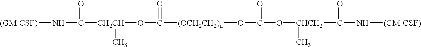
[CHCH2](C(=O)N[(GM-CSF)])(C)OC(=O)O[(OCH2CH2)n]C(=O)O[CH2CH](C)C(=O)N[(GM-CSF)]
